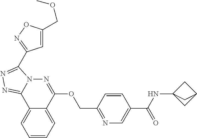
C1=CC=C2C(=C1)C1=NN=C(C3=NOC(COC)=C3)N1N=C2OCC1=NC=C(C(NC23CC(C2)C3)=O)C=C1
